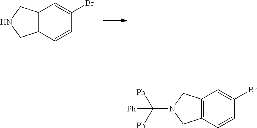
C12=C(C=CC(Br)=C1)CNC2.C12=C(C=CC(Br)=C1)CN(C([Ph])([Ph])[Ph])C2
